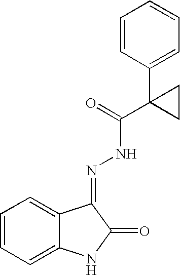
C1=CC(C2(C(NN=C3C4=CC=CC=C4NC3=O)=O)CC2)=CC=C1
